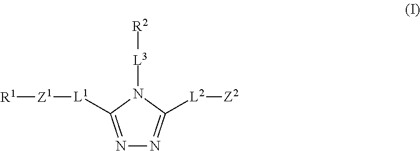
N1=C([L1][Z1][R1])N([L3][R2])C([L2][Z2])=N1
